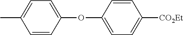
CC1=CC=C(OC2=CC=C([CO2Et])C=C2)C=C1
